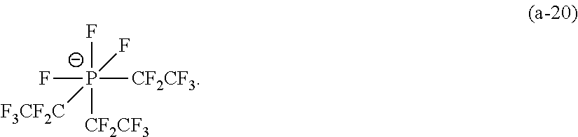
F[P-]([CF2CF3])([CF2CF3])(F)(F)[F3CF2C]
